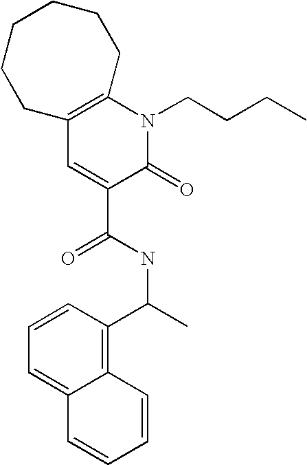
C12=C(N(CCCC)C(=O)C(C(NC(C)C3=C4C(=CC=C3)C=CC=C4)=O)=C1)CCCCCC2
